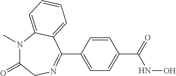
C1(=O)N(C)C2=CC=CC=C2C(C2=CC=C(C(=O)NO)C=C2)=NC1
